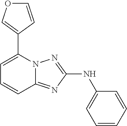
C1(C2=COC=C2)=CC=CC2=NC(NC3=CC=CC=C3)=NN12
